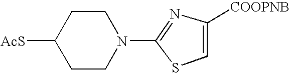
N1(C2=NC([COOPNB])=CS2)CCC([AcS])CC1
